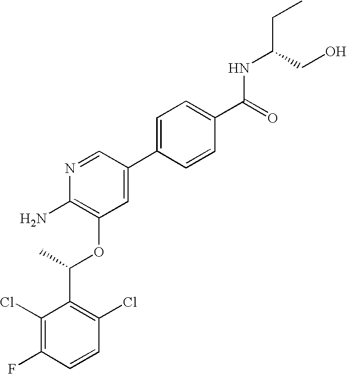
C1(Cl)=C(F)C=CC(Cl)=C1C(C)OC1=C(N)N=CC(C2=CC=C(C(=O)NC(CC)CO)C=C2)=C1
